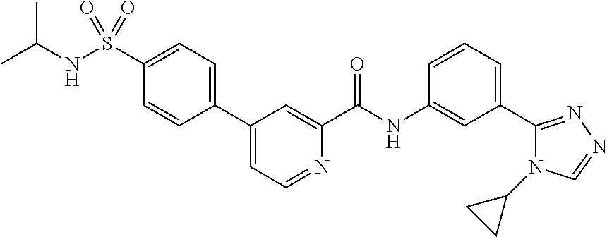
C1(C2=CC=C(S(=O)(=O)NC(C)C)C=C2)=CC=NC(C(NC2=CC(C3=NN=CN3C3CC3)=CC=C2)=O)=C1
